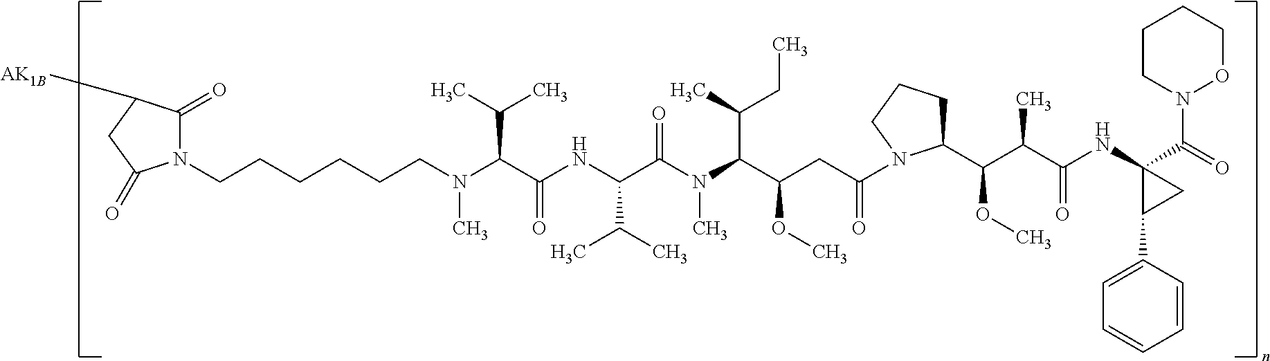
C(N(C(C(C)C)C(NC(C(C)C)C(N(C)C(C(C)CC)C(OC)CC(=O)N1C(C(C(C(NC2(C(=O)N3OCCCC3)C(C3=CC=CC=C3)C2)=O)C)OC)CCC1)=O)=O)C)CCCCCN1C(=O)C([AK1B])CC1=O
